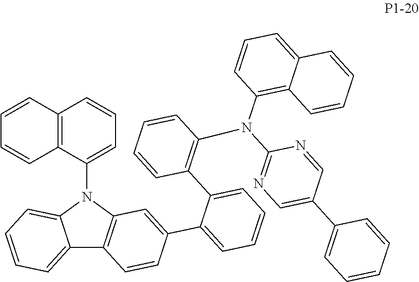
C12=CC=CC=C1N(C1=CC=CC3=C1C=CC=C3)C1=C2C=CC(C2=CC=CC=C2C2=C(N(C3=NC=C(C4=CC=CC=C4)C=N3)C3=C4C(=CC=C3)C=CC=C4)C=CC=C2)=C1
